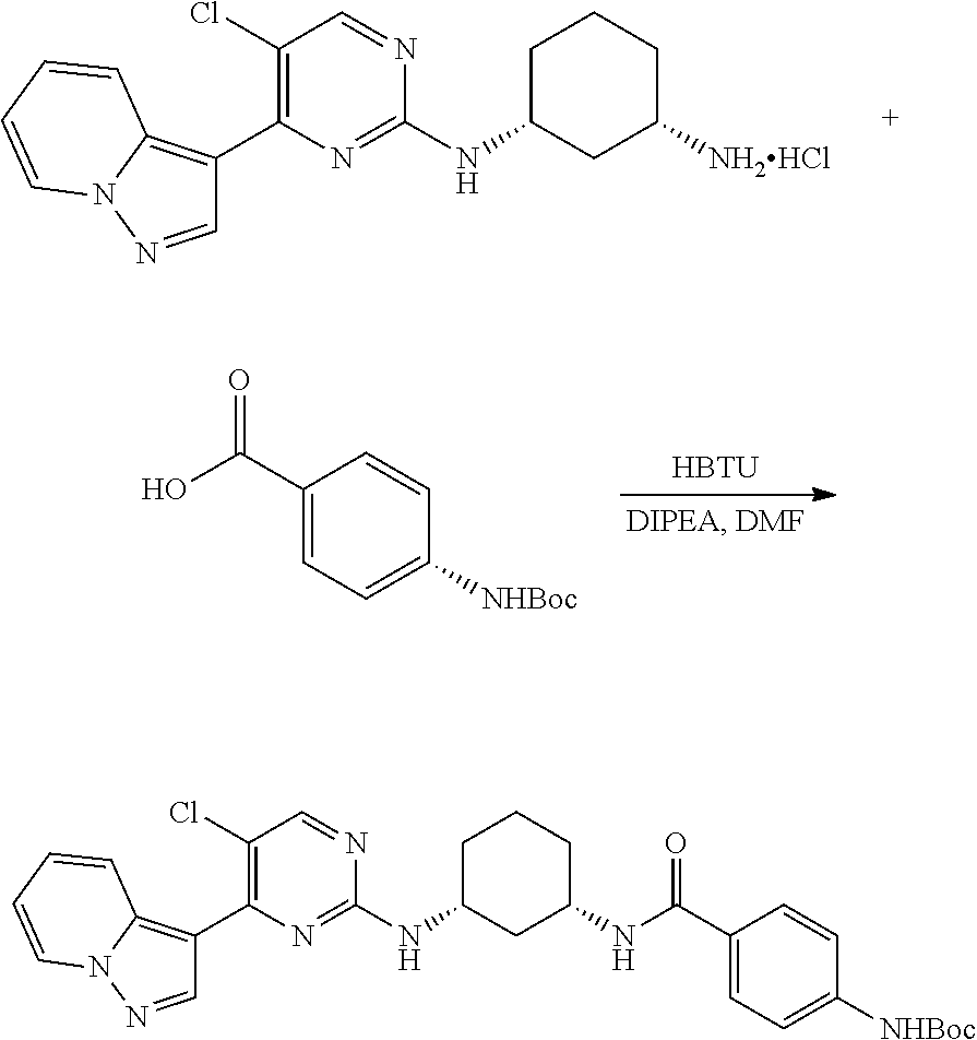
C1(Cl)=C(C2=C3N(N=C2)C=CC=C3)N=C(NC2CC([NH2HCl])CCC2)N=C1.[HBTU].C1=C(C(O)=O)C=CC([NHBoc])=C1.C1(Cl)=C(C2=C3N(N=C2)C=CC=C3)N=C(NC2CC(NC(C3=CC=C([NHBoc])C=C3)=O)CCC2)N=C1
